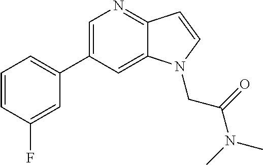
C1=C(C2=CC=CC(F)=C2)C=C2C(=N1)C=CN2CC(N(C)C)=O
